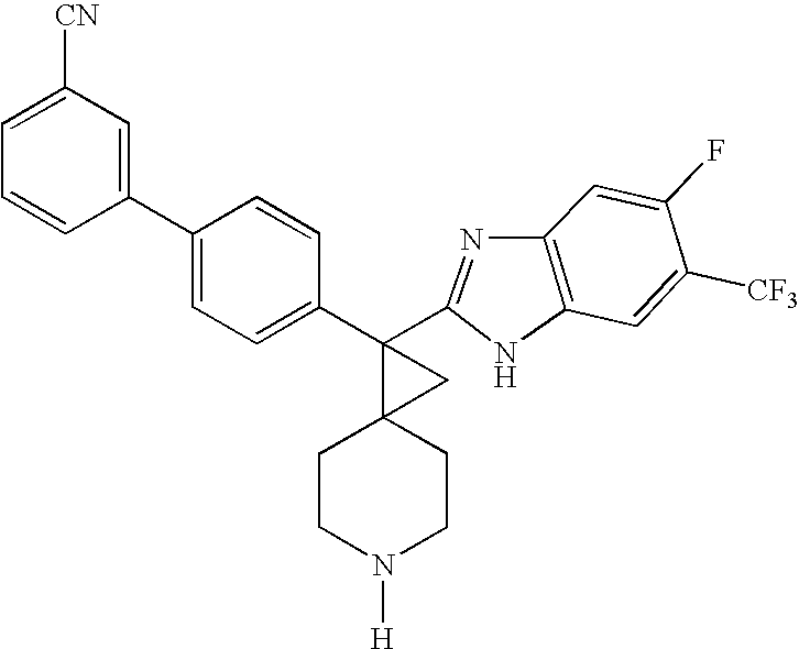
C1=C(F)C([CF3])=CC2=C1N=C(C1(C3=CC=C(C4=CC([CN])=CC=C4)C=C3)C3(CCN([H])CC3)C1)N2
